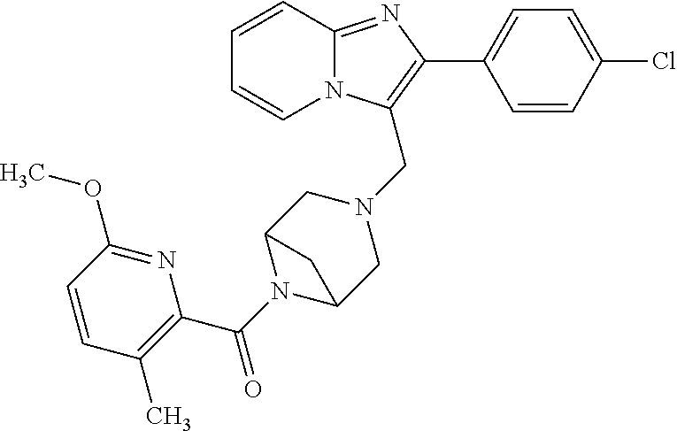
C1=CC2=NC(C3=CC=C(Cl)C=C3)=C(CN3CC4N(C(=O)C5=C(C)C=CC(OC)=N5)C(C3)C4)N2C=C1
